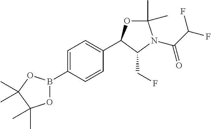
C1=C(B2OC(C)(C)C(C)(C)O2)C=CC(C2OC(C)(C)N(C(C(F)F)=O)C2CF)=C1
